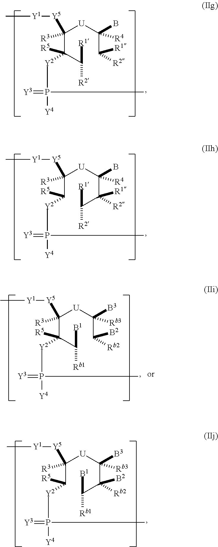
C(C(C([R1])[R2])([R5])[Y2]P([Y4])(C)=[Y3])([U]C(C([R2])[R1])(B)[R4])([R3])[Y5][Y1]C.C(C([R5])[Y2]P([Y4])(C)=[Y3])([U]C(C(C([R1])[R2])([R2])[R1])(B)[R4])([R3])[Y5][Y1]C.C(C([R5])[Y2]P([Y4])(C)=[Y3])([U]C(C(C([B1])[Rb1])([Rb2])[B2])([B3])[Rb3])([R3])[Y5][Y1]C.C(C(C([B1])[Rb1])([R5])[Y2]P([Y4])(C)=[Y3])([U]C(C([Rb2])[B2])([B3])[Rb3])([R3])[Y5][Y1]C
